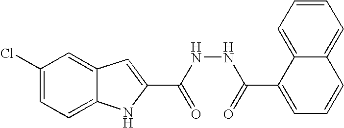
C12=CC=C(Cl)C=C1C=C(C(NNC(=O)C1=CC=CC3=CC=CC=C13)=O)N2
